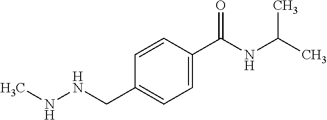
CNNCC1=CC=C(C(NC(C)C)=O)C=C1
